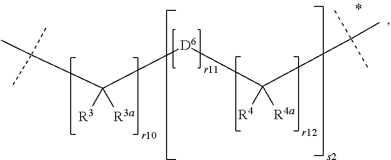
C(C([D6]C(C(C)(C)C)([R4])[R4a])([R3])[R3a])(C)(C)C
